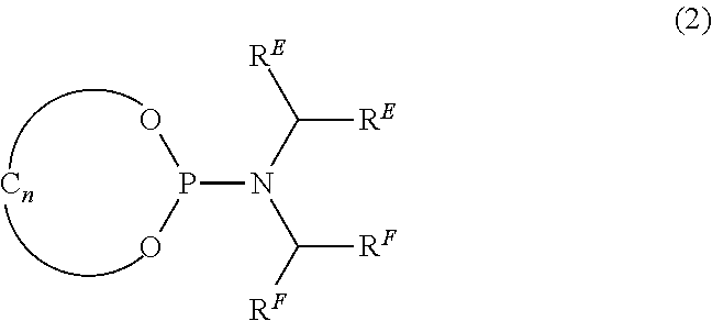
P(N(C([RE])[RE])C([RF])[RF])(O)O.[Cn]
